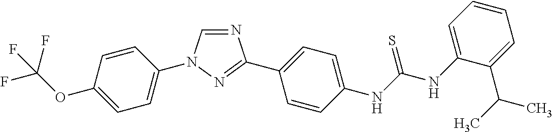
C1=CC(OC(F)(F)F)=CC=C1N1C=NC(C2=CC=C(NC(NC3=CC=CC=C3C(C)C)=S)C=C2)=N1
